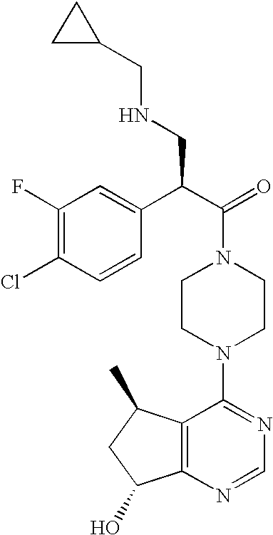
C(N1CCN(C2=NC=NC3=C2C(C)CC3O)CC1)(C(C1=CC(F)=C(Cl)C=C1)CNCC1CC1)=O
